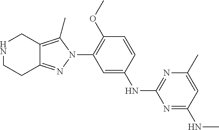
C1=CC(OC)=C(N2C(C)=C3C(=N2)CCNC3)C=C1NC1=NC(C)=CC(NC)=N1
